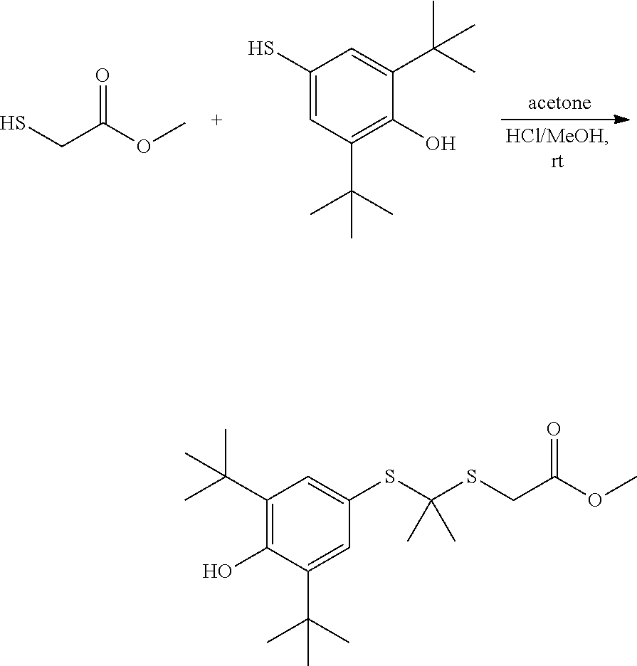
SCC(OC)=O.C1(S)=CC(C(C)(C)C)=C(O)C(C(C)(C)C)=C1.C1(C(C)(C)C)=C(O)C(C(C)(C)C)=CC(SC(SCC(OC)=O)(C)C)=C1
